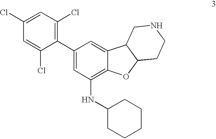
C1=C(Cl)C(C2=CC(NC3CCCCC3)=C3C(=C2)C2C(O3)CCNC2)=C(Cl)C=C1Cl
